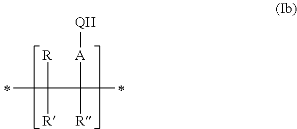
C(C([A][QH])([R])C)([R])([R])C
